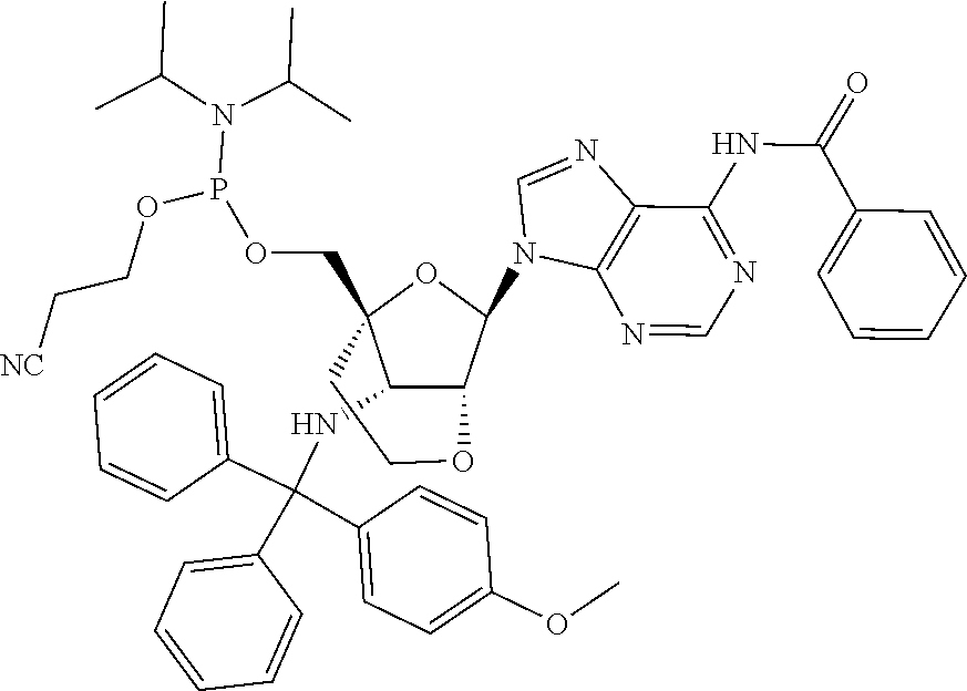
C1(NC(C2=CC=CC=C2)(C2=CC=C(OC)C=C2)C2=CC=CC=C2)C2C(N3C4=C(N=C3)C(NC(C3=CC=CC=C3)=O)=NC=N4)OC1(COP(N(C(C)C)C(C)C)OCC[NC])CCO2
